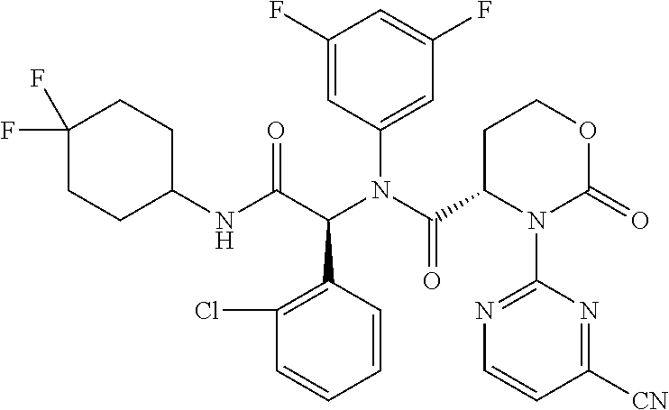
C1=CC(C(C(NC2CCC(F)(F)CC2)=O)N(C(=O)C2CCOC(=O)N2C2=NC=CC([CN])=N2)C2=CC(F)=CC(F)=C2)=C(Cl)C=C1
